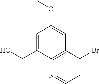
C1=C(CO)C2=C(C=C1OC)C(Br)=CC=N2
